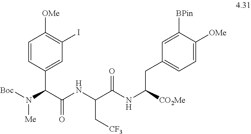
C1=CC(C(C(NC(C(NC([CO2Me])CC2=CC=C([OMe])C([BPin])=C2)=O)C[CF3])=O)N([Boc])[Me])=CC(I)=C1[OMe]
